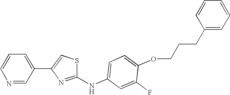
C1=CN=CC(C2=CSC(NC3=CC=C(OCCCC4=CC=CC=C4)C(F)=C3)=N2)=C1
